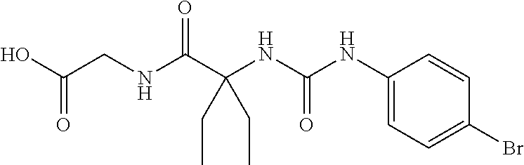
O=C(NC(C(NCC(O)=O)=O)(CC)CC)NC1=CC=C(Br)C=C1
